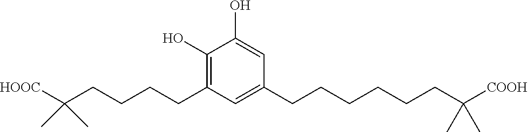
C1(O)=CC(CCCCCCC(C)(C)[COOH])=CC(CCCCC(C)(C)[HOOC])=C1O
